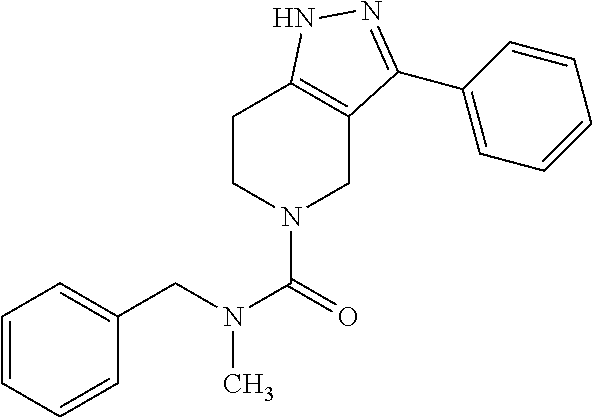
C1=CC=CC(CN(C(=O)N2CCC3=C(C2)C(C2=CC=CC=C2)=NN3)C)=C1
